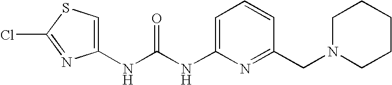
N(C(NC1=CC=CC(CN2CCCCC2)=N1)=O)C1=CSC(Cl)=N1
